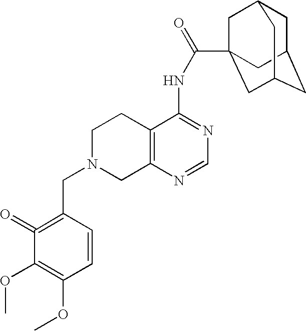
C1N(CC2=C(=O)C(OC)=C(OC)C=C2)CC2=C(C1)C(NC(=O)C13CC4CC(CC(C1)C4)C3)=NC=N2
